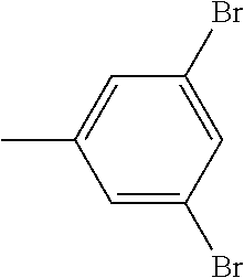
CC1=CC(Br)=CC(Br)=C1
